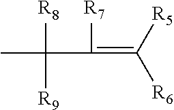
CC(C([R7])=C([R5])[R6])([R8])[R9]
